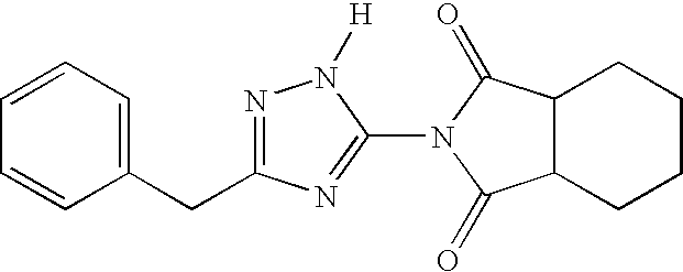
C12C(CCCC1)C(=O)N(C1=NC(CC3=CC=CC=C3)=NN1[H])C2=O
